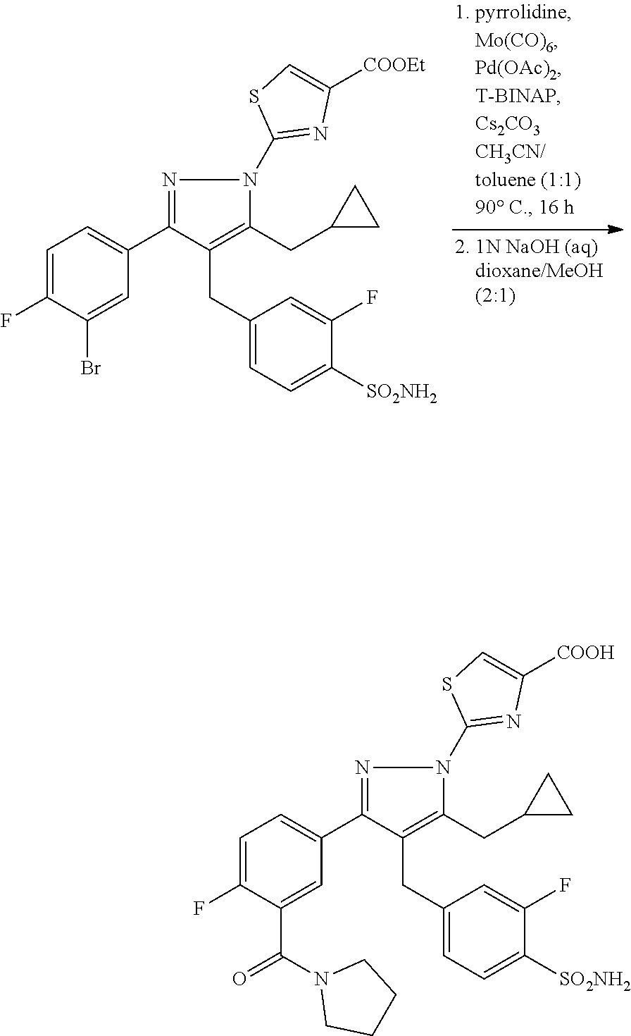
N1=C(C2=CC=C(F)C(Br)=C2)C(CC2=CC=C([SO2NH2])C(F)=C2)=C(CC2CC2)N1C1=NC([COOEt])=CS1.N1=C(C2=CC=C(F)C(C(N3CCCC3)=O)=C2)C(CC2=CC=C([SO2NH2])C(F)=C2)=C(CC2CC2)N1C1=NC([COOH])=CS1
